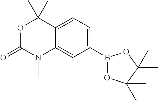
B1(C2=CC=C3C(=C2)N(C)C(=O)OC3(C)C)OC(C)(C)C(C)(C)O1
